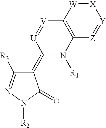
[X]1=[W]C2=C([Z]=[Y]1)N([R1])C(=C1C([R3])=NN([R2])C1=O)[U]=[V]2
